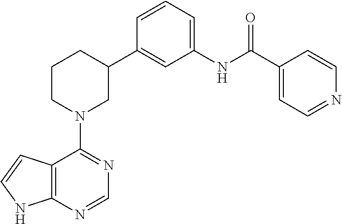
C12=C(N=CN=C1N1CC(C3=CC(NC(C4=CC=NC=C4)=O)=CC=C3)CCC1)NC=C2
